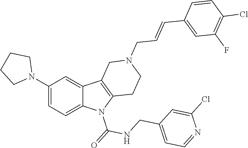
C1(N2CCCC2)=CC=C2C(=C1)C1=C(N2C(=O)NCC2=CC=NC(Cl)=C2)CCN(CC=CC2=CC(F)=C(Cl)C=C2)C1
